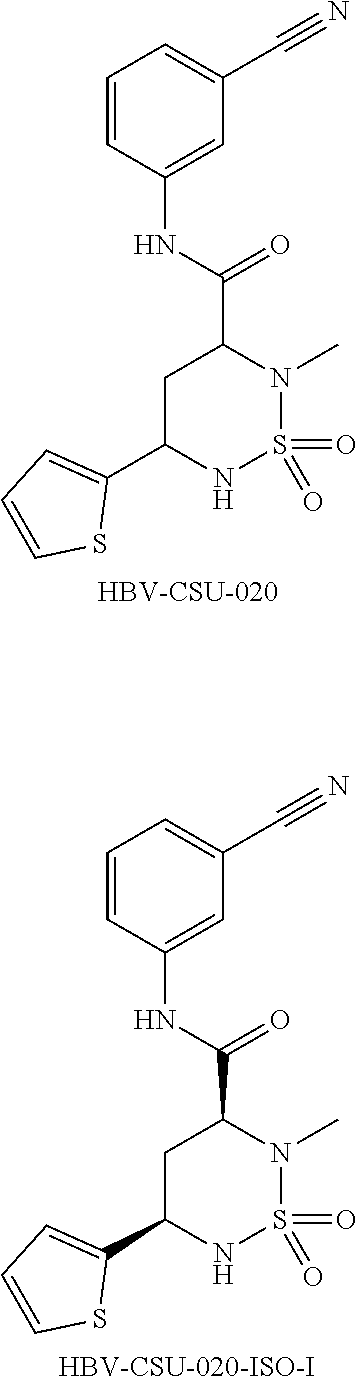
O=S1(=O)N(C)C(C(NC2=CC(C#N)=CC=C2)=O)CC(C2=CC=CS2)N1.[HBV-CSU-020-ISO-I].O=S1(=O)N(C)C(C(NC2=CC(C#N)=CC=C2)=O)CC(C2=CC=CS2)N1.[HBV-CSU-020]
